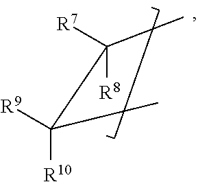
C([R10])([R9])(C([R7])([R8])C)C
